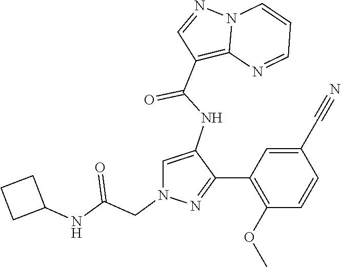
N12C(=C(C(NC3=CN(CC(NC4CCC4)=O)N=C3C3=C(OC)C=CC(C#N)=C3)=O)C=N1)N=CC=C2
